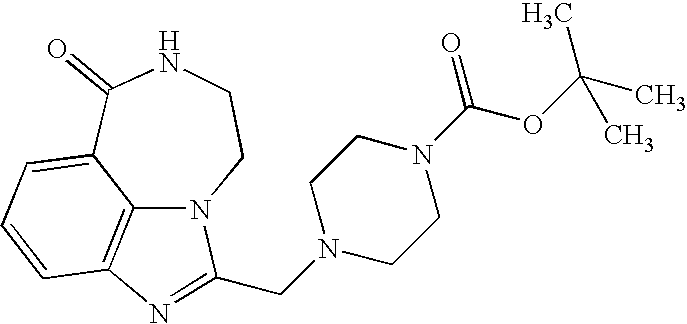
C1(=O)C2=CC=CC3=C2N(CCN1)C(CN1CCN(C(OC(C)(C)C)=O)CC1)=N3
